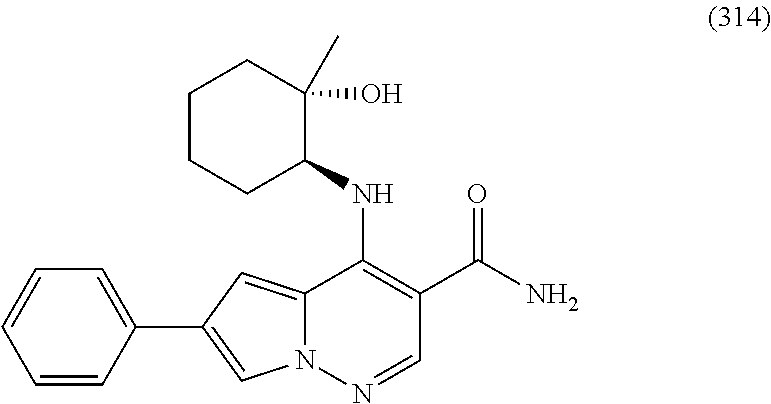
N(C1=C(C(N)=O)C=NN2C1=CC(C1=CC=CC=C1)=C2)C1C(O)(C)CCCC1
